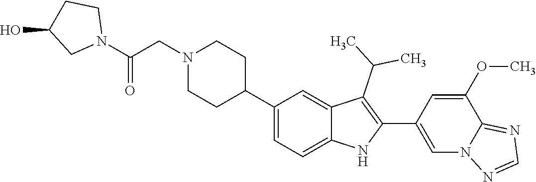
C1(C2CCN(CC(N3CCC(O)C3)=O)CC2)=CC=C2C(=C1)C(C(C)C)=C(C1=CN3C(=NC=N3)C(OC)=C1)N2
